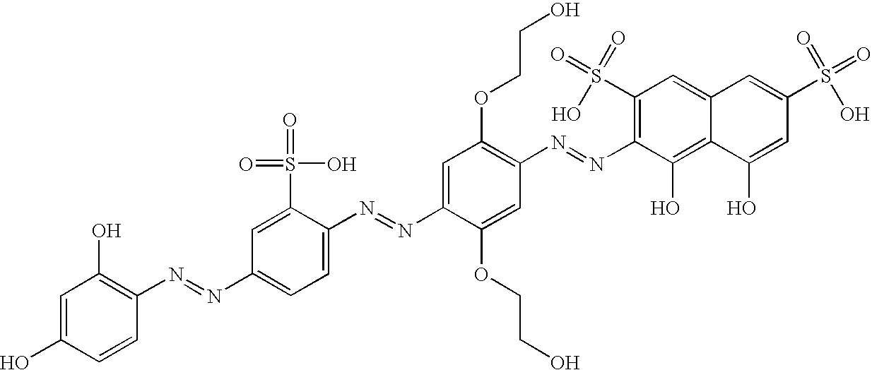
C1(N=NC2=CC=C(N=NC3=CC(OCCO)=C(N=NC4=C(S(=O)(O)=O)C=C5C(=C4O)C(O)=CC(S(=O)(O)=O)=C5)C=C3OCCO)C(S(=O)(O)=O)=C2)=C(O)C=C(O)C=C1
